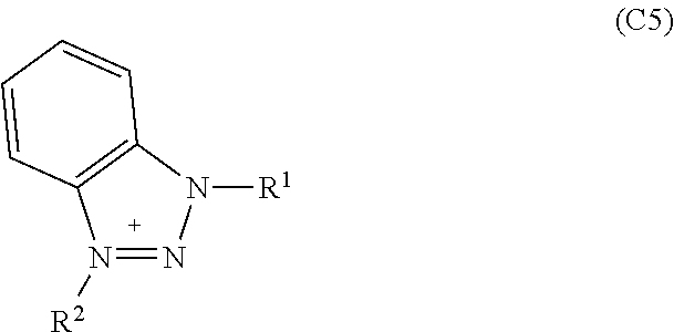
N1([R2])=NN([R1])C2=C1C=CC=C2
